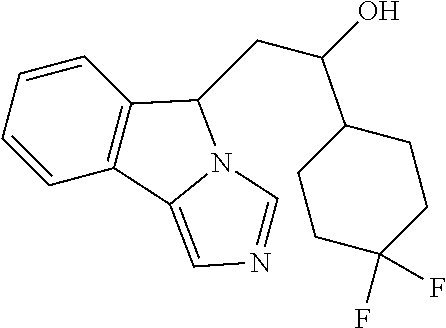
C1=CC=CC2=C1C(CC(O)C1CCC(F)(F)CC1)N1C2=CN=C1
